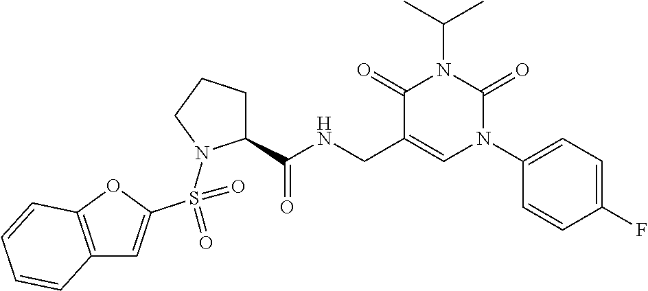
C12=C(OC(S(=O)(N3C(C(NCC4=CN(C5=CC=C(F)C=C5)C(=O)N(C(C)C)C4=O)=O)CCC3)=O)=C1)C=CC=C2
